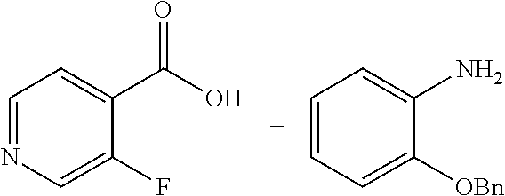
C1=NC=C(F)C(C(=O)O)=C1.C1=CC=C([OBn])C(N)=C1
